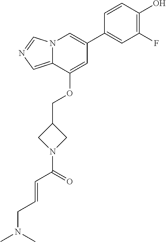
C1=CC(O)=C(F)C=C1C1=CN2C(=CN=C2)C(OCC2CN(C(=O)C=CCN(C)C)C2)=C1
